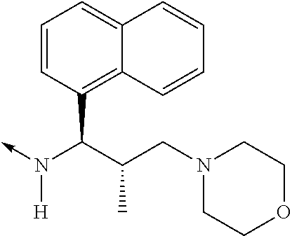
C(N(->C)[H])(C1=C2C(=CC=C1)C=CC=C2)C(CN1CCOCC1)C
